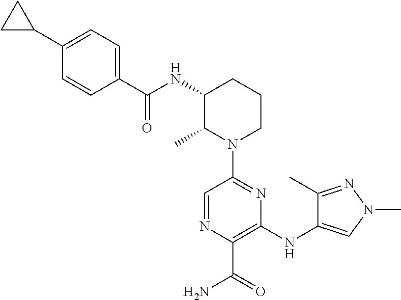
C1(C(=O)NC2C(C)N(C3=NC(NC4=CN(C)N=C4C)=C(C(N)=O)N=C3)CCC2)=CC=C(C2CC2)C=C1
